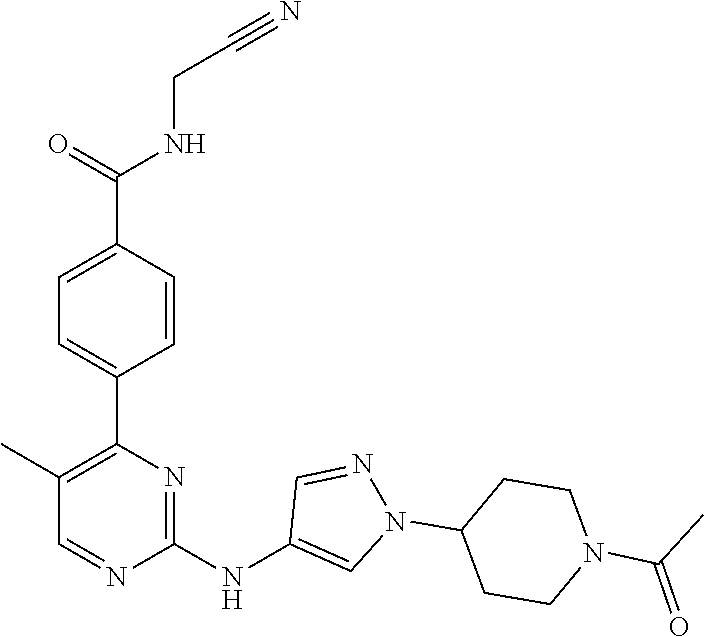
C1(C2=C(C)C=NC(NC3=CN(C4CCN(C(C)=O)CC4)N=C3)=N2)=CC=C(C(NCC#N)=O)C=C1
